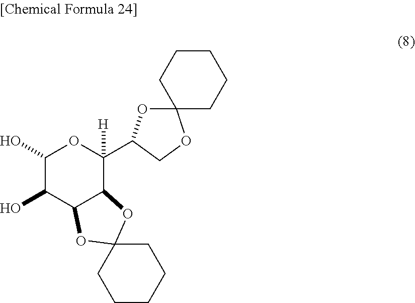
C1(O)C(O)C2C(C(C3OC4(OC3)CCCCC4)([H])O1)OC1(O2)CCCCC1
